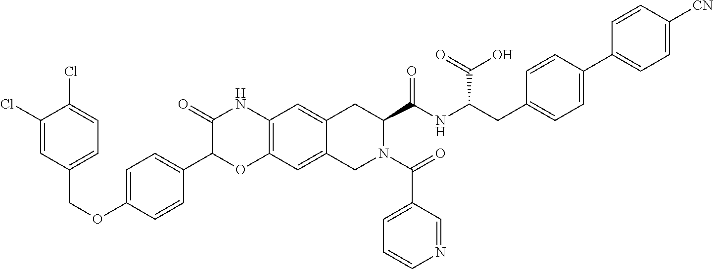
C1=C(OCC2=CC=C(Cl)C(Cl)=C2)C=CC(C2OC3=C(NC2=O)C=C2C(=C3)CN(C(=O)C3=CC=CN=C3)C(C(NC(CC3=CC=C(C4=CC=C([CN])C=C4)C=C3)C(=O)O)=O)C2)=C1
